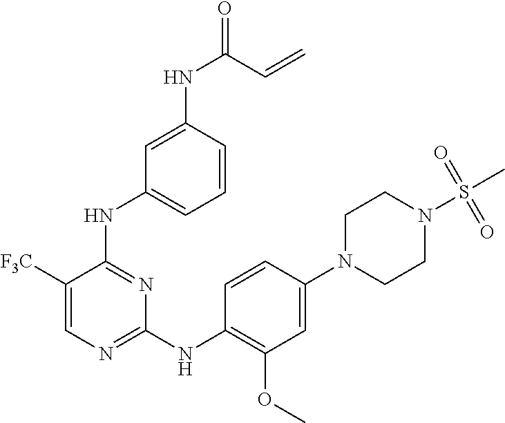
C1N(S(C)(=O)=O)CCN(C2=CC(OC)=C(NC3=NC=C([F3C])C(NC4=CC=CC(NC(=O)C=C)=C4)=N3)C=C2)C1
